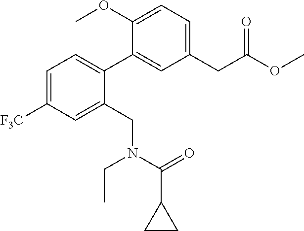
C1(CC(OC)=O)=CC=C(OC)C(C2=CC=C([F3C])C=C2CN(CC)C(=O)C2CC2)=C1
